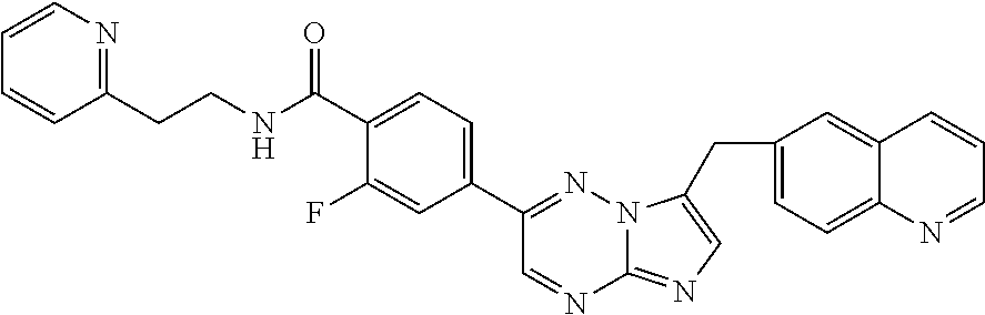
C1(CC2=CN=C3N=CC(C4=CC=C(C(=O)NCCC5=NC=CC=C5)C(F)=C4)=NN32)=CC=C2C(=C1)C=CC=N2
